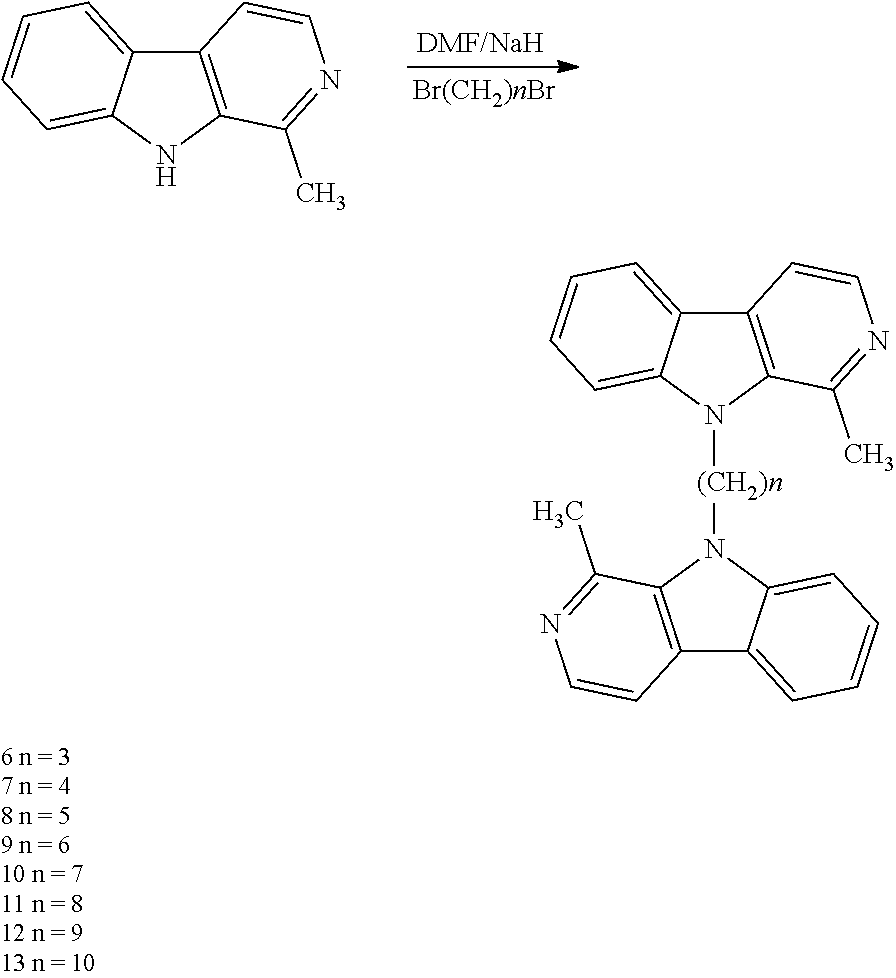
C12=C(NC3=CC=CC=C13)C(C)=NC=C2.C12=C(N([(CH2)n]N3C4=CC=CC=C4C4=C3C(C)=NC=C4)C3=CC=CC=C13)C(C)=NC=C2
